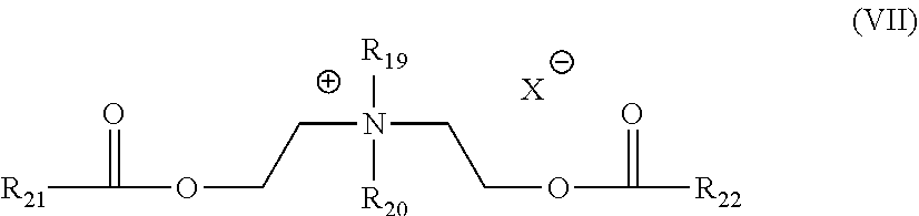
[R21]C(=O)OCCN([R20])(CCOC(=O)[R22])[R19].[X]
